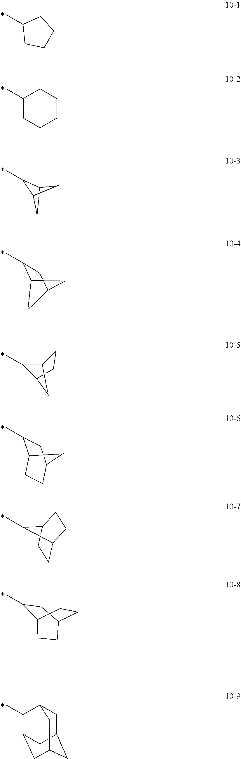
CC1CCCC1.C1(C)CCCCC1.CC1C2CC1C2.CC1C2CC(C1)C2.CC1C2CC1CC2.C1(C)C2CCC(C1)C2.CC1C2CCC1CC2.CC1CC2CCC1CC2.CC1C2CC3CC(C2)CC1C3
